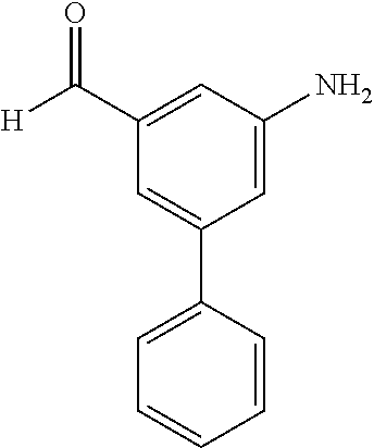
C1=C(C([H])=O)C=C(C2=CC=CC=C2)C=C1N
